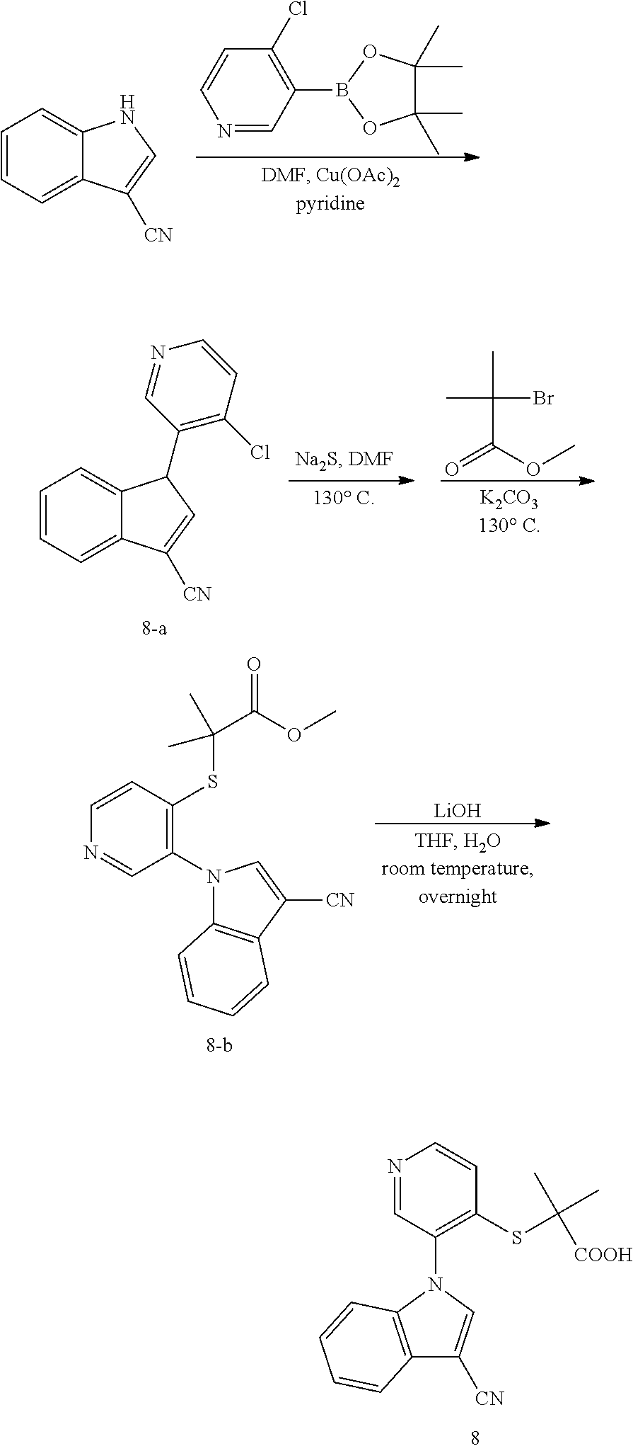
N1=CC(B2OC(C)(C)C(C)(C)O2)=C(Cl)C=C1.C1=CC=C2C(=C1)NC=C2[CN].C1(N2C=C([CN])C3=C2C=CC=C3)=C(SC(C)([COOH])C)C=CN=C1.C(C(OC)=O)(Br)(C)C.C1=CC=C2C(=C1)C(C1=C(Cl)C=CN=C1)C=C2[CN].[LiOH].C12=C(C([CN])=CN1C1=C(SC(C)(C(OC)=O)C)C=CN=C1)C=CC=C2
